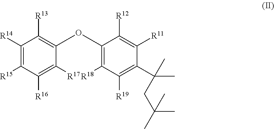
[R15]C1=C([R14])C([R13])=C(OC2=C([R18])C([R19])=C(C(C)(C)CC(C)(C)C)C([R11])=C2[R12])C([R17])=C1[R16]
